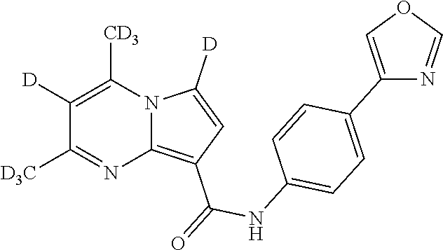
C1([D])=C([CD3])N2C(=C(C(=O)NC3=CC=C(C4=COC=N4)C=C3)C=C2[D])N=C1[D3C]
